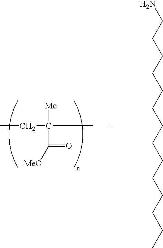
C(CCCCCCCCCCCCC)N.CCC(C)([Me])C([MeO])=O
